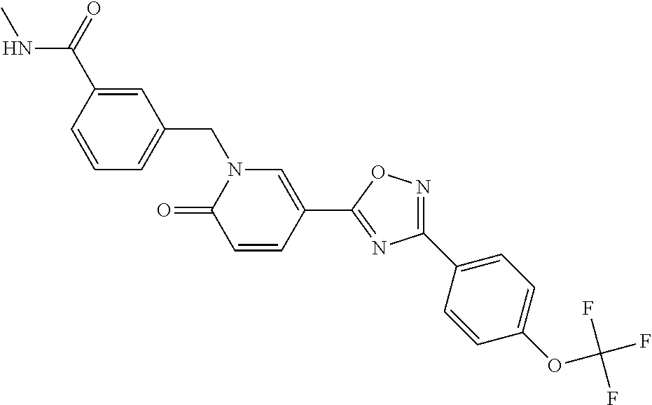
C1=CC(C(NC)=O)=CC(CN2C(=O)C=CC(C3=NC(C4=CC=C(OC(F)(F)F)C=C4)=NO3)=C2)=C1
